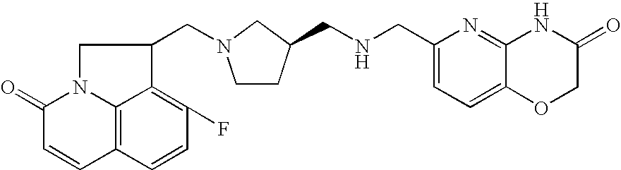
C1CC(CNCC2=CC=C3C(=N2)NC(=O)CO3)CN1CC1CN2C3=C(C=CC(F)=C13)C=CC2=O
